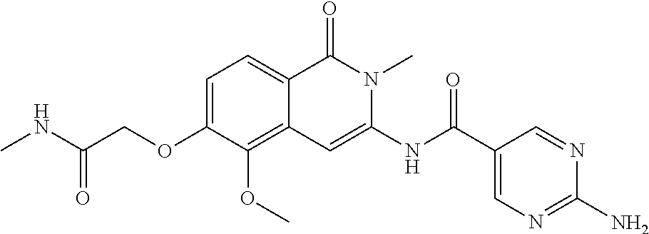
C1=C(OCC(NC)=O)C(OC)=C2C(=C1)C(=O)N(C)C(NC(=O)C1=CN=C(N)N=C1)=C2
